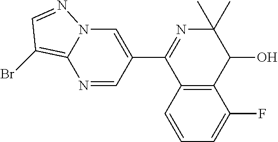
C12=C(C=CC=C1F)C(C1=CN3C(=C(Br)C=N3)N=C1)=NC(C)(C)C2O
